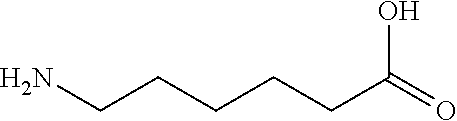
NCCCCCC(=O)O
